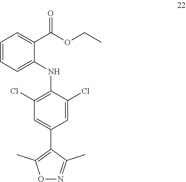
O1N=C(C)C(C2=CC(Cl)=C(NC3=CC=CC=C3C(OCC)=O)C(Cl)=C2)=C1C
